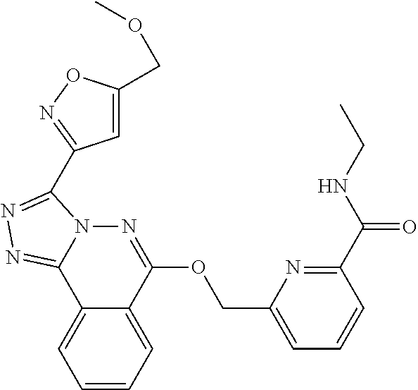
C1=CC=C2C(=C1)C1=NN=C(C3=NOC(COC)=C3)N1N=C2OCC1=CC=CC(C(NCC)=O)=N1
